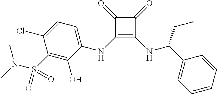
C1(NC2=CC=C(Cl)C(S(N(C)C)(=O)=O)=C2O)=C(NC(C2=CC=CC=C2)CC)C(=O)C1=O
